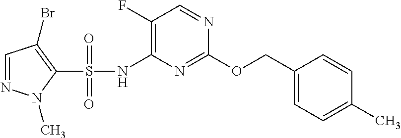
N(C1=C(F)C=NC(OCC2=CC=C(C)C=C2)=N1)S(C1=C(Br)C=NN1C)(=O)=O
